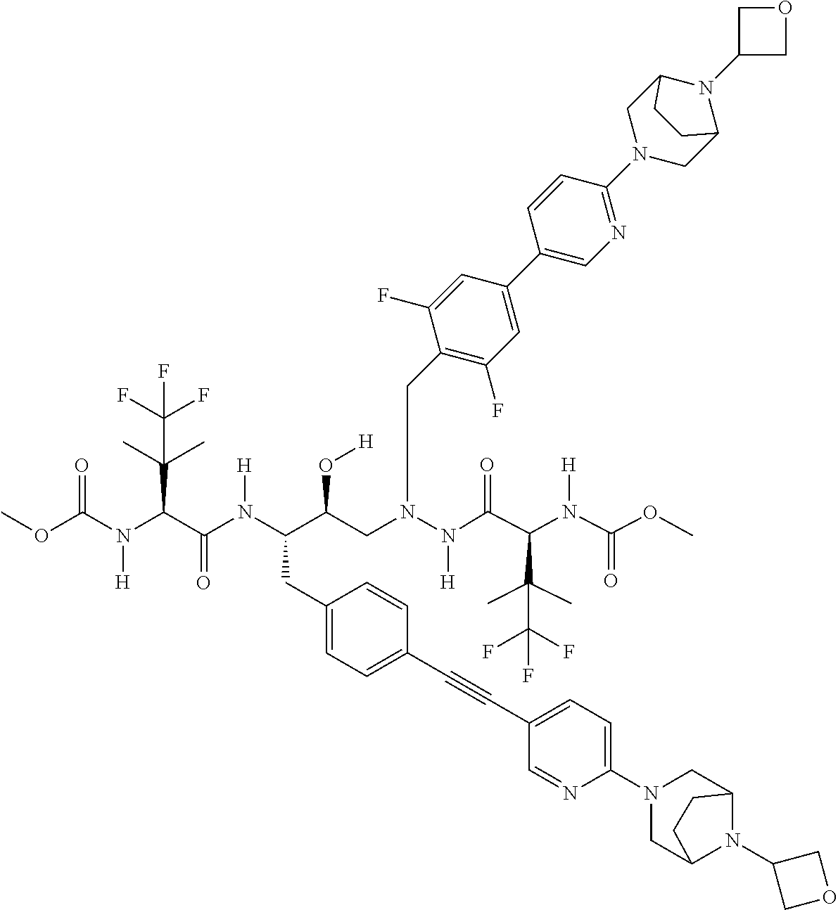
C(C(F)(F)F)(C)(C(C(=O)N(N(CC(C(CC1=CC=C(C#CC2=CC=C(N3CC4N(C5COC5)C(C3)CC4)N=C2)C=C1)N(C(C(C(C)(C)C(F)(F)F)N(C(OC)=O)[H])=O)[H])O[H])CC1=C(F)C=C(C2=CN=C(N3CC4N(C5COC5)C(C3)CC4)C=C2)C=C1F)[H])N(C(=O)OC)[H])C
